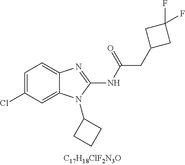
C1=C(Cl)C=C2C(=C1)N=C(NC(CC1CC(F)(F)C1)=O)N2C1CCC1
